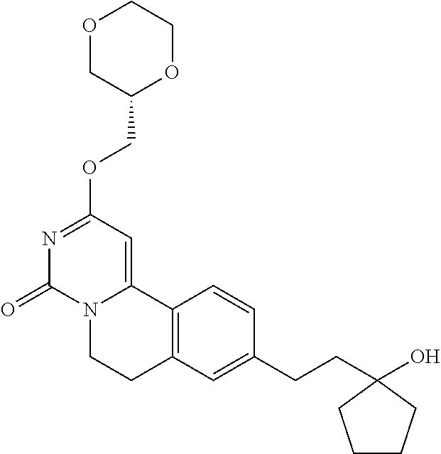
O1CC(COC2=NC(=O)N3C(=C2)C2=C(CC3)C=C(CCC3(O)CCCC3)C=C2)OCC1
